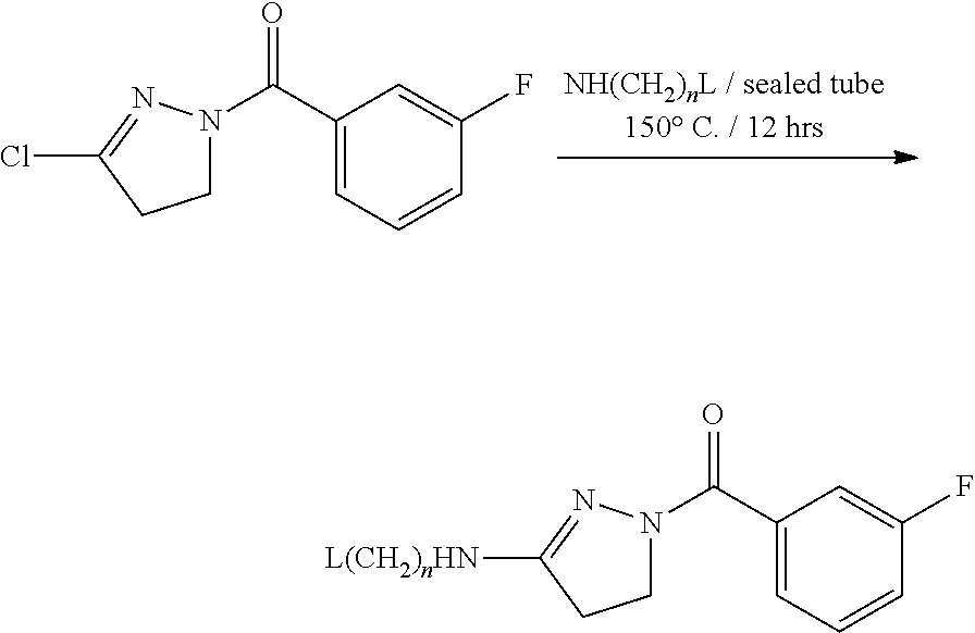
C1(C(N2CCC(Cl)=N2)=O)=CC=CC(F)=C1.C1(C(N2CCC([L(CH2)nHN])=N2)=O)=CC=CC(F)=C1
